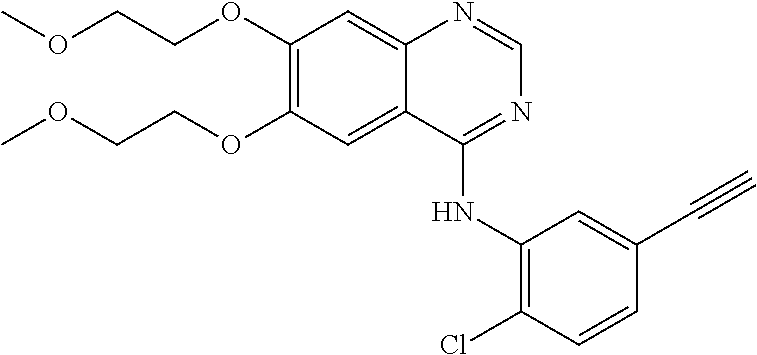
C1(OCCOC)=C(OCCOC)C=C2C(=C1)N=CN=C2NC1=C(Cl)C=CC(C#C)=C1
